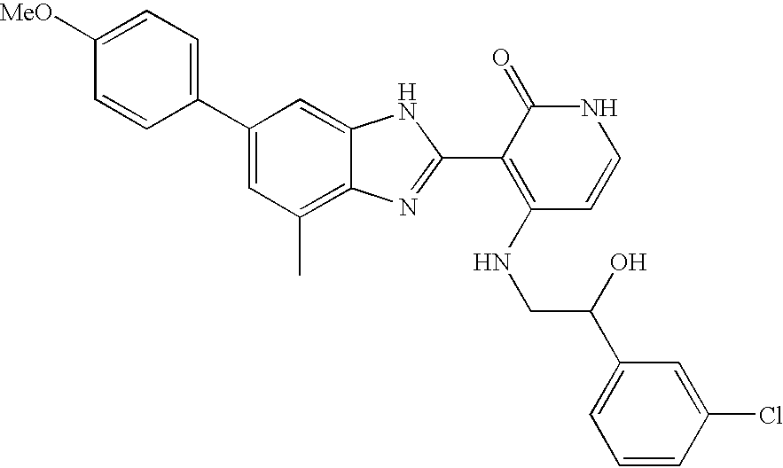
C1(C2=CC(C)=C3C(=C2)NC(C2=C(NCC(O)C4=CC=CC(Cl)=C4)C=CNC2=O)=N3)=CC=C([MeO])C=C1
